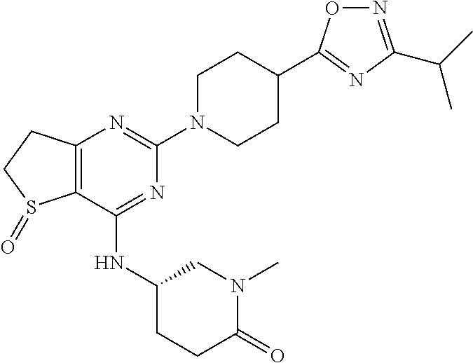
C1(NC2CCC(=O)N(C)C2)=NC(N2CCC(C3=NC(C(C)C)=NO3)CC2)=NC2=C1S(=O)CC2
